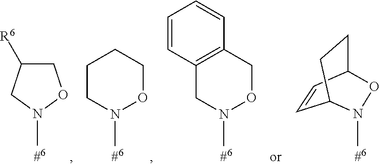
C1C([R6])CN(C)O1.C1CN(C)OCC1.C12=C(CON(C)C1)C=CC=C2.C1=CC2CCC1N(C)O2
